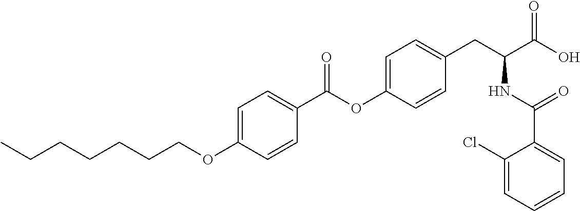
C1=C(OCCCCCCC)C=CC(C(OC2=CC=C(CC(C(O)=O)NC(C3=CC=CC=C3Cl)=O)C=C2)=O)=C1
